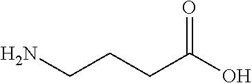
NCCCC(O)=O
